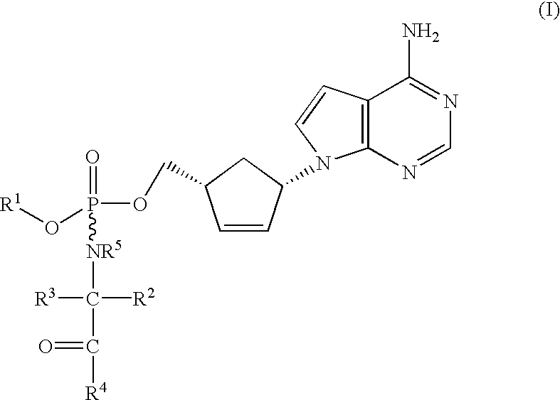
P(OCC1C=CC(N2C3=C(C=C2)C(N)=NC=N3)C1)(=O)([NR5]C([R2])([R3])C([R4])=O)O[R1]
